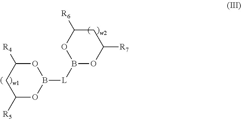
B1([L]B2OC([R7])CC([R6])O2)OC([R4])CC([R5])O1
